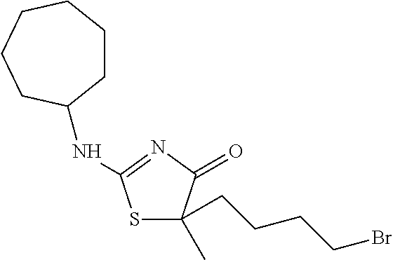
S1C(CCCCBr)(C)C(=O)N=C1NC1CCCCCC1
